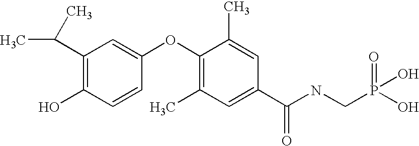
CC(C)C1=C(O)C=CC(OC2=C(C)C=C(C(NCP(O)(=O)O)=O)C=C2C)=C1
